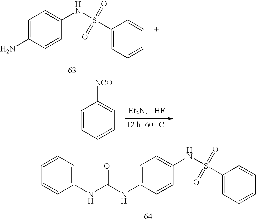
C1=CC=CC=C1[NCO].C1=C(N)C=CC(NS(C2=CC=CC=C2)(=O)=O)=C1.C1=C(NC(NC2=CC=CC=C2)=O)C=CC(NS(C2=CC=CC=C2)(=O)=O)=C1
